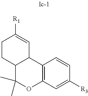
C1CC2C(C=C1[R1])C1=C(C=C([R3])C=C1)OC2(C)C
